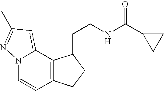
N12C=CC3=C(C1=CC(C)=N2)C(CCNC(C1CC1)=O)CC3
